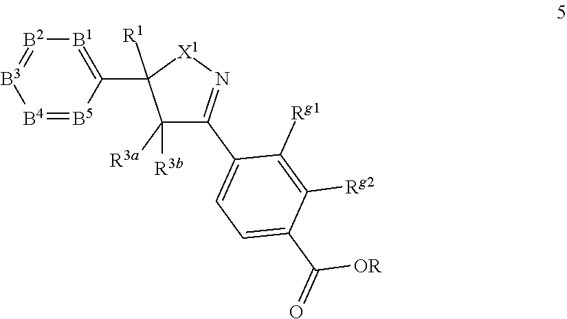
[B1]1=C(C2([R1])C([R3a])([R3b])C(C3=CC=C(C(=O)[OR])C([Rg2])=C3[Rg1])=N[X1]2)[B5]=[B4][B3]=[B2]1
